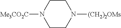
C1CN([Me3CO2C])CCN1[(CH2)2OMs]
